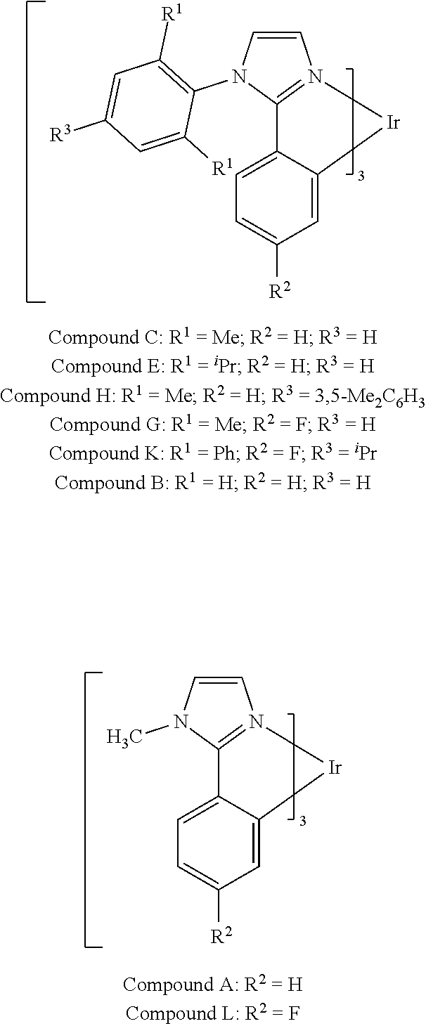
C1=C2C(=CC([R2])=C1)[Ir]N1=C2N(C)C=C1.C1=C2C(=CC([R2])=C1)[Ir]N1=C2N(C2=C([R1])C=C([R3])C=C2[R1])C=C1
